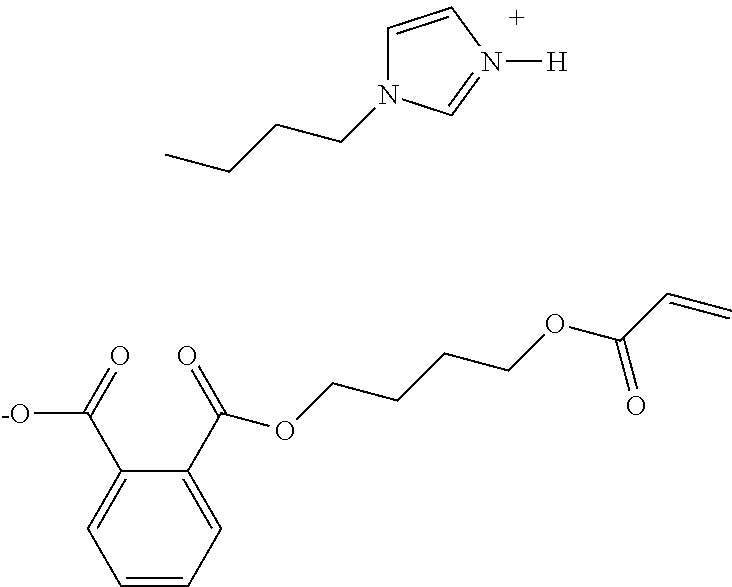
C1=CN([H])=CN1CCCC.[-O]C(=O)C1=CC=CC=C1C(=O)OCCCCOC(C=C)=O
